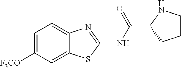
C1=C([F3CO])C=C2C(=C1)N=C(NC(C1CCCN1)=O)S2
